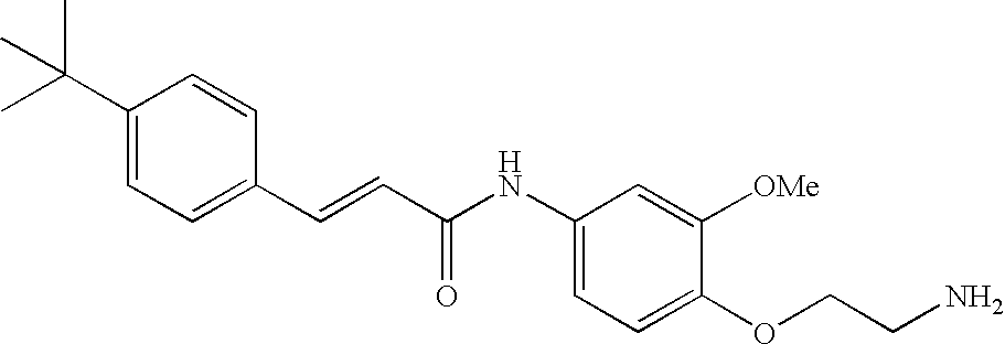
C(=CC(=O)NC1=CC=C(OCCN)C([OMe])=C1)C1=CC=C(C(C)(C)C)C=C1
